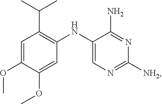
C1=C(OC)C(OC)=CC(NC2=CN=C([NH2])N=C2N)=C1C(C)C
